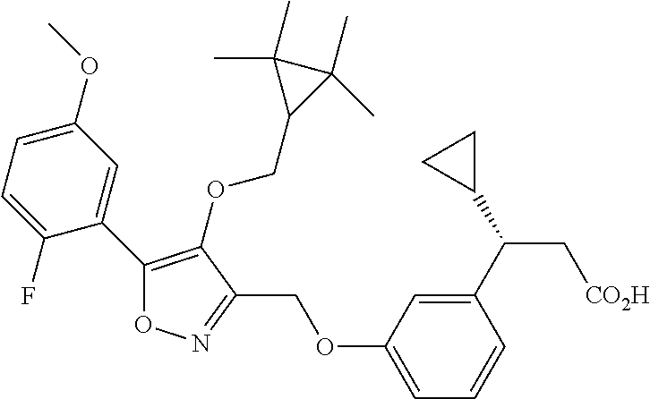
C1(C2=CC(OC)=CC=C2F)=C(OCC2C(C)(C)C2(C)C)C(COC2=CC=CC(C(C3CC3)C[CO2H])=C2)=NO1
